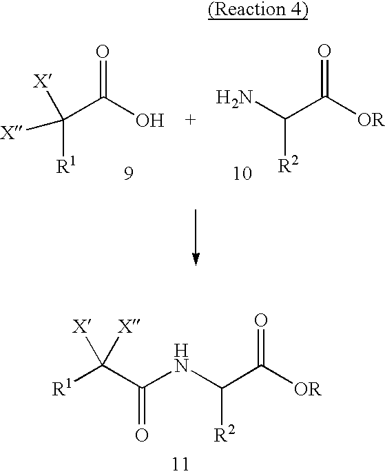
C(C(O)=O)([R1])([X])[X].NC(C([OR])=O)[R2].[R1]C(C(NC(C([OR])=O)[R2])=O)([X])[X]
